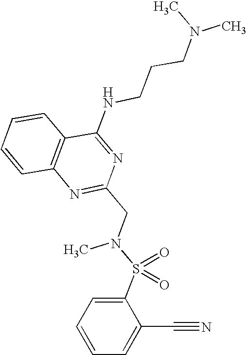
C1=CC2=C(C=C1)C(NCCCN(C)C)=NC(CN(S(C1=CC=CC=C1C#N)(=O)=O)C)=N2
